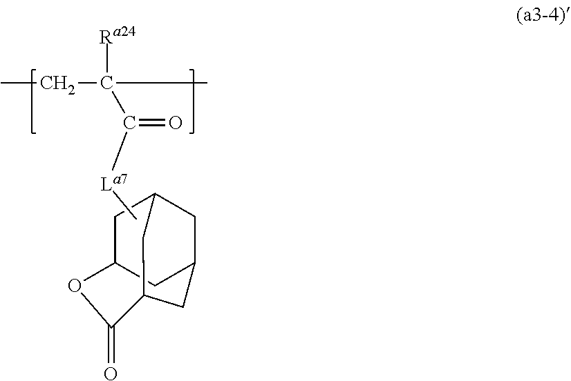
CCC(C)([Ra24])C([La7]C)=O.C1C2CC3CC(CC1C3)C(=O)O2
